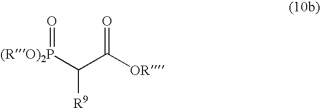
C(C([OR])=O)([(RO)2P]=O)[R9]
